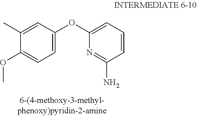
C1=C(OC2=CC=CC(N)=N2)C=C(C)C(OC)=C1
